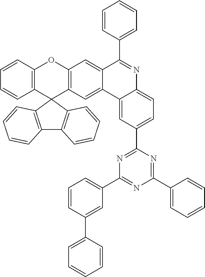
C12=C(C3(C4=C(O1)C=C1C(=C4)C4=CC(C5=NC(C6=CC=CC(C7=CC=CC=C7)=C6)=NC(C6=CC=CC=C6)=N5)=CC=C4N=C1C1=CC=CC=C1)C1=C(C4=C3C=CC=C4)C=CC=C1)C=CC=C2
